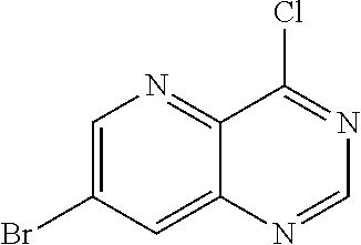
C1=C(Br)C=C2C(=N1)C(Cl)=NC=N2
